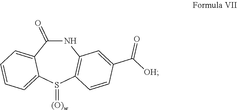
N1C(=O)C2=CC=CC=C2S(=[(O)w])C2=C1C=C(C([OH])=O)C=C2
